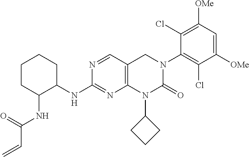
C12=C(C=NC(NC3CCCCC3NC(C=C)=O)=N1)CN(C1=C(Cl)C([OMe])=CC([OMe])=C1Cl)C(=O)N2C1CCC1
